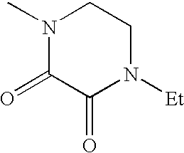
N1(C)C(=O)C(=O)N([Et])CC1
